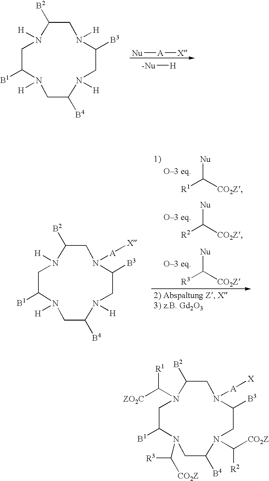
[Nu][A][X].[-Nu][H].N1([H])C([B1])CN([H])C([B2])CN([H])C([B3])CN([H])C([B4])C1.[R1]C([CO2Z])[Nu].[R2]C([CO2Z])[Nu].[R3]C([CO2Z])[Nu].N1([H])C([B1])CN([H])C([B2])CN([A][X])C([B3])CN([H])C([B4])C1.N1(C([R3])[CO2Z])C([B1])CN(C([ZO2C])[R1])C([B2])CN([A][X])C([B3])CN(C([CO2Z])[R2])C([B4])C1
